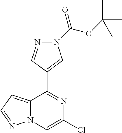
C12=CC=NN1C=C(Cl)N=C2C1=CN(C(OC(C)(C)C)=O)N=C1
